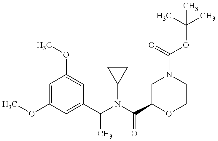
C1(OC)=CC(OC)=CC(C(N(C(C2OCCN(C(=O)OC(C)(C)C)C2)=O)C2CC2)C)=C1
